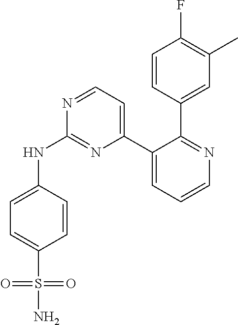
C1=CC(C2=NC=CC=C2C2=CC=NC(NC3=CC=C(S(N)(=O)=O)C=C3)=N2)=CC(C)=C1F
